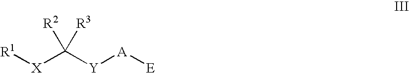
[R1][X]C([Y][A][E])([R2])[R3]
